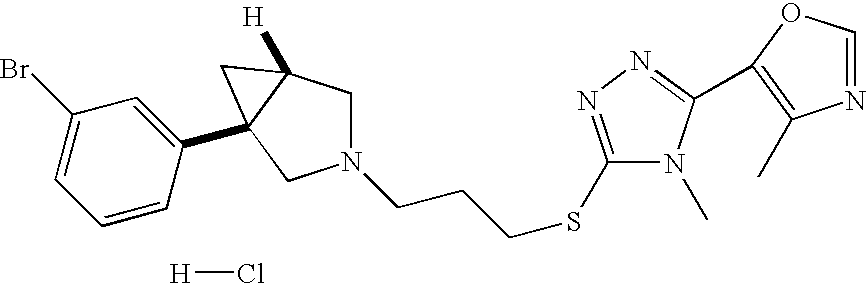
N1(CCCSC2=NN=C(C3=C(C)N=CO3)N2C)CC2([H])C(C3=CC(Br)=CC=C3)(C1)C2.[H]Cl
